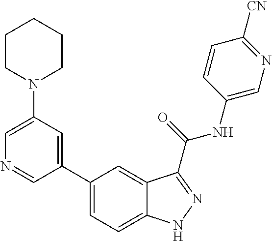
C1(N2CCCCC2)=CN=CC(C2=CC=C3C(=C2)C(C(NC2=CN=C([CN])C=C2)=O)=NN3)=C1
